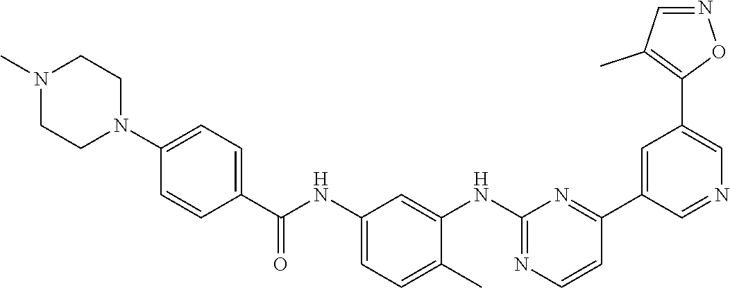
N1(C)CCN(C2=CC=C(C(NC3=CC=C(C)C(NC4=NC=CC(C5=CC(C6=C(C)C=NO6)=CN=C5)=N4)=C3)=O)C=C2)CC1
